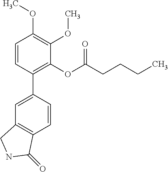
C1=CC(C2=CC3=C(C=C2)C(=O)NC3)=C(OC(CCCC)=O)C(OC)=C1OC
